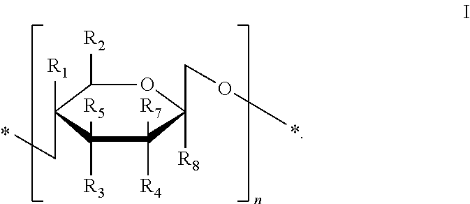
C1([R2])C([R1])(CC)C([R3])([R5])C([R4])([R7])C([R8])(COC)O1
